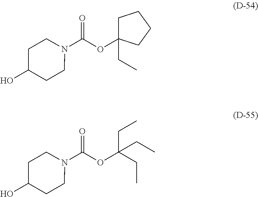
N1(C(=O)OC2(CC)CCCC2)CCC(O)CC1.N1(C(=O)OC(CC)(CC)CC)CCC(O)CC1
